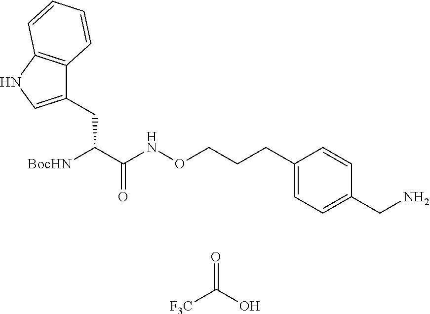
[F3C]C(O)=O.C(C(C(NOCCCC1=CC=C(CN)C=C1)=O)[BocHN])C1=CNC2=C1C=CC=C2
